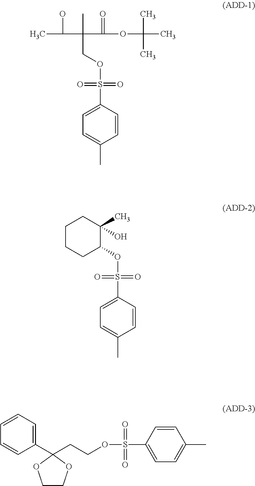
C1=CC(S(=O)(=O)OCC(C(=O)OC(C)(C)C)(C(O)C)C)=CC=C1C.C1=CC(S(=O)(=O)OC2C(O)(C)CCCC2)=CC=C1C.C1(C2(CCOS(=O)(=O)C3=CC=C(C)C=C3)OCCO2)=CC=CC=C1
